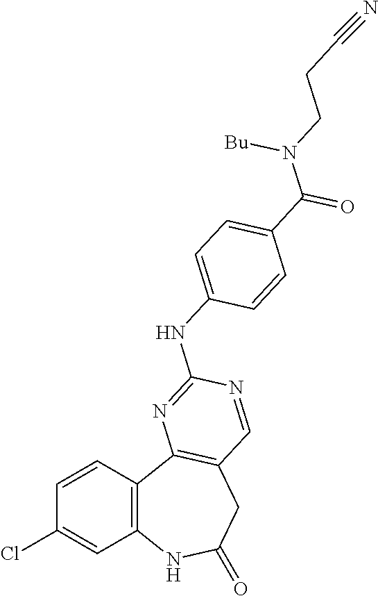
C1=CC2=C(C=C1Cl)NC(=O)CC1=C2N=C(NC2=CC=C(C(N([Bu])CCC#N)=O)C=C2)N=C1
